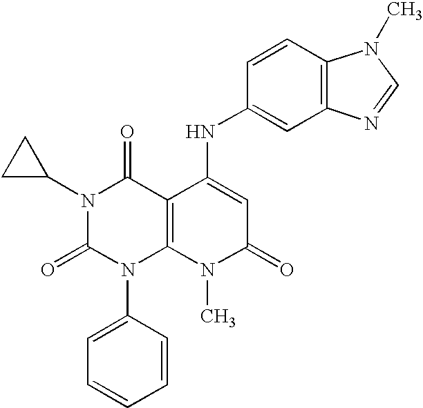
N1(C2CC2)C(=O)N(C2=CC=CC=C2)C2=C(C1=O)C(NC1=CC3=C(C=C1)N(C)C=N3)=CC(=O)N2C
